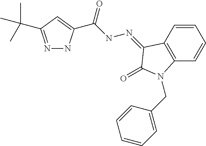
N1=C(C(C)(C)C)C=C(C(=O)NN=C2C3=C(C=CC=C3)N(CC3=CC=CC=C3)C2=O)N1
